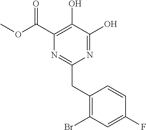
N1=C(O)C(O)=C(C(OC)=O)N=C1CC1=C(Br)C=C(F)C=C1
